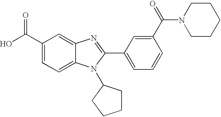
C1(C(O)=O)=CC=C2C(=C1)N=C(C1=CC=CC(C(=O)N3CCCCC3)=C1)N2C1CCCC1
